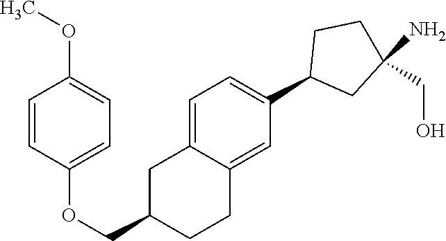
C1=C2C(=CC(C3CC(N)(CO)CC3)=C1)CCC(COC1=CC=C(OC)C=C1)C2
